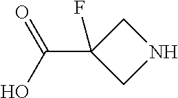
C1C(C(O)=O)(F)CN1
